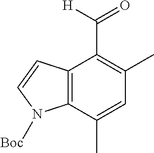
C1(C)=C(C(=O)[H])C2=C(C(C)=C1)N([Boc])C=C2
